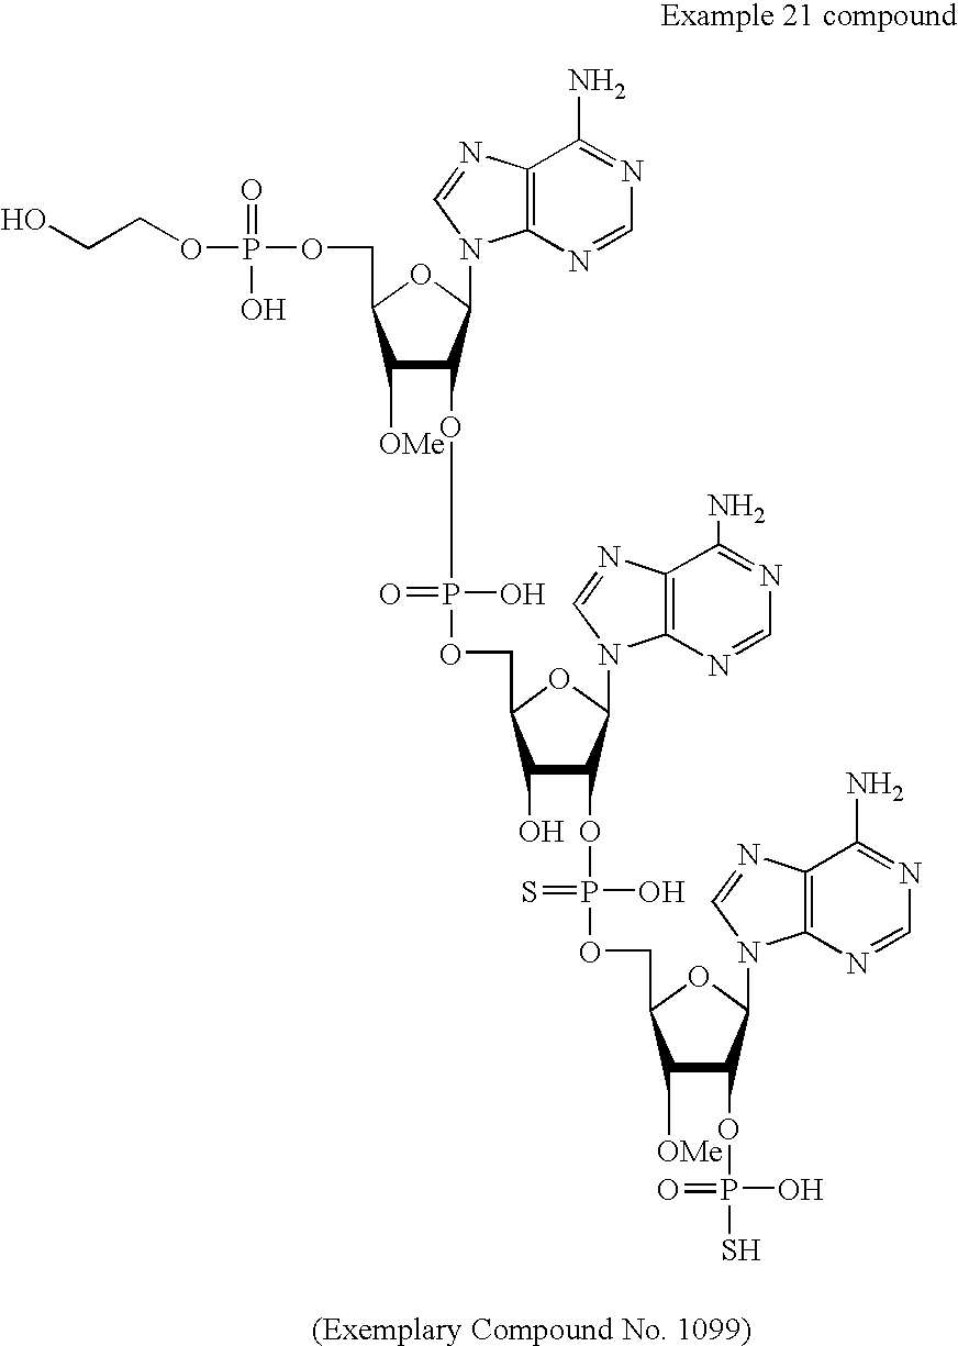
C1([OMe])C(OP(O)(OCC2C(O)C(OP(O)(OCC3C([OMe])C(OP(O)(=O)S)C(N4C5=C(C(N)=NC=N5)N=C4)O3)=S)C(N3C4=C(C(N)=NC=N4)N=C3)O2)=O)C(N2C3=C(C(N)=NC=N3)N=C2)OC1COP(OCCO)(=O)O
